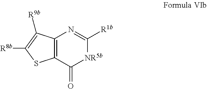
C12=C(C(=O)[NR5b]C([R1b])=N1)SC([R8b])=C2[R9b]
